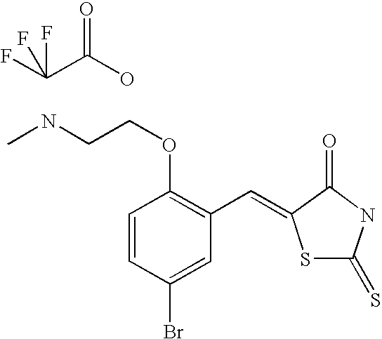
C1=CC(OCCNC)=C(C=C2SC(=S)NC2=O)C=C1Br.FC(C(O)=O)(F)F
